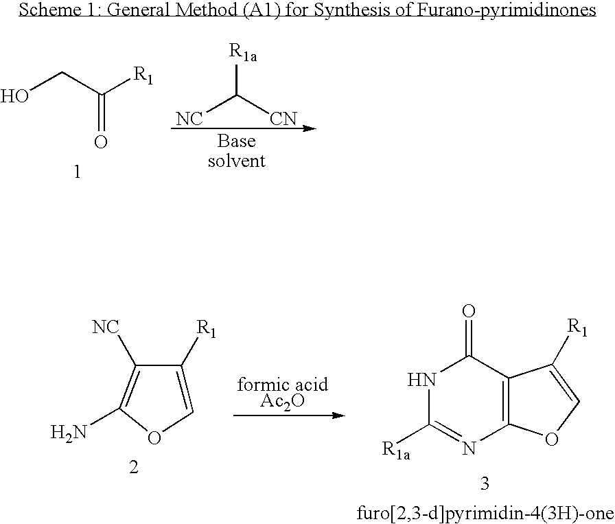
OCC([R1])=O.[NC]C([CN])[R1a].C1=C([R1])C([NC])=C(N)O1.[formic acidAc2O].N1C([R1a])=NC2=C(C1=O)C([R1])=CO2
